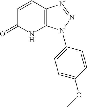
C12=C(N(C3=CC=C(OC)C=C3)N=N1)NC(=O)C=C2
